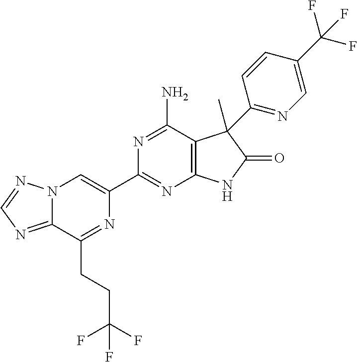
C12=NC=NN1C=C(C1=NC3=C(C(N)=N1)C(C)(C1=NC=C(C(F)(F)F)C=C1)C(=O)N3)N=C2CCC(F)(F)F
